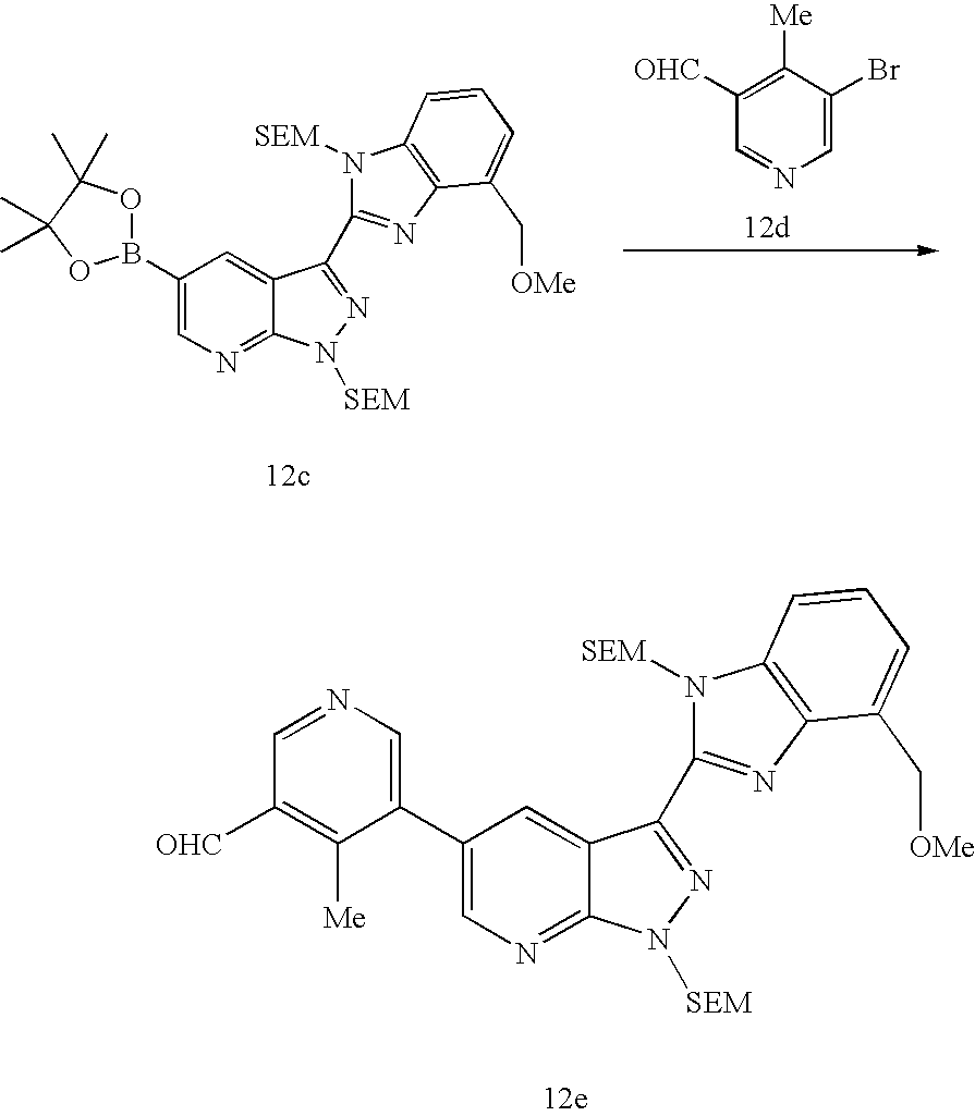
C1(C2=CN=CC([OHC])=C2[Me])=CN=C2C(=C1)C(C1=NC3=C(N1[SEM])C=CC=C3C[OMe])=NN2[SEM].C1(B2OC(C)(C)C(C)(C)O2)=CN=C2C(=C1)C(C1=NC3=C(N1[SEM])C=CC=C3C[OMe])=NN2[SEM].C1=C(Br)C([Me])=C([OHC])C=N1
